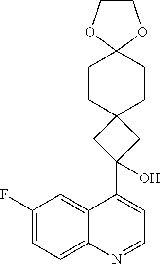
C12=CC=C(F)C=C1C(C1(O)CC3(CCC4(CC3)OCCO4)C1)=CC=N2
